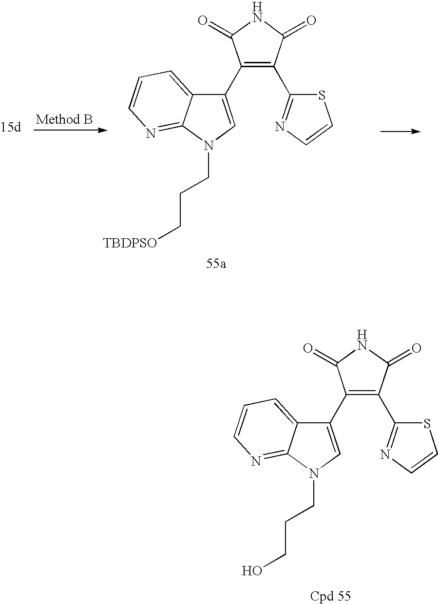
C1(C2=CN(CCC[TBDPSO])C3=NC=CC=C23)=C(C2=NC=CS2)C(=O)NC1=O.C1(C2=CN(CCCO)C3=NC=CC=C23)=C(C2=NC=CS2)C(=O)NC1=O
